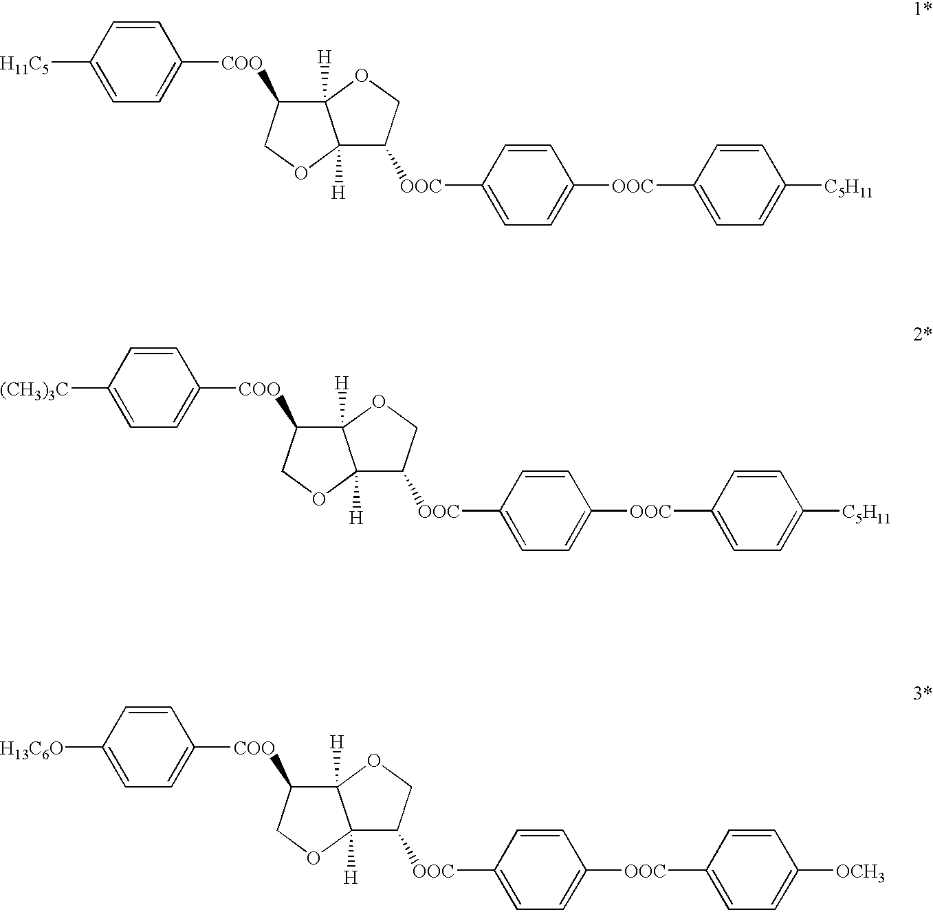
C12([H])C([OOC]C3=CC=C([OOC]C4=CC=C([C5H11])C=C4)C=C3)COC1([H])C([COO]C1=CC=C([(CH3)3C])C=C1)CO2.C12([H])C([OOC]C3=CC=C([OOC]C4=CC=C([C5H11])C=C4)C=C3)COC1([H])C([COO]C1=CC=C([H11C5])C=C1)CO2.C12([H])C([OOC]C3=CC=C([OOC]C4=CC=C([OCH3])C=C4)C=C3)COC1([H])C([COO]C1=CC=C([H13C6O])C=C1)CO2
